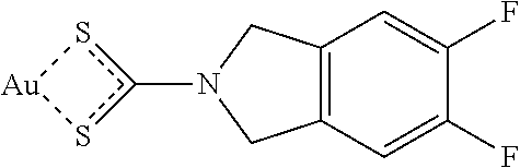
N1(c2s[Au]s2)CC2=C(C1)C=C(F)C(F)=C2
